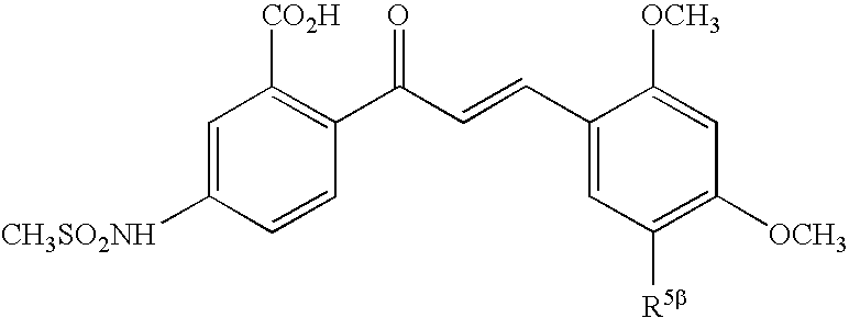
C1=C([CH3SO2NH])C=CC(C(C=CC2=CC([R5b])=C([OCH3])C=C2[OCH3])=O)=C1[CO2H]
